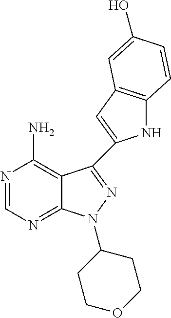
N1=CN=C2C(=C1N)C(C1=CC3=C(N1)C=CC(O)=C3)=NN2C1CCOCC1
